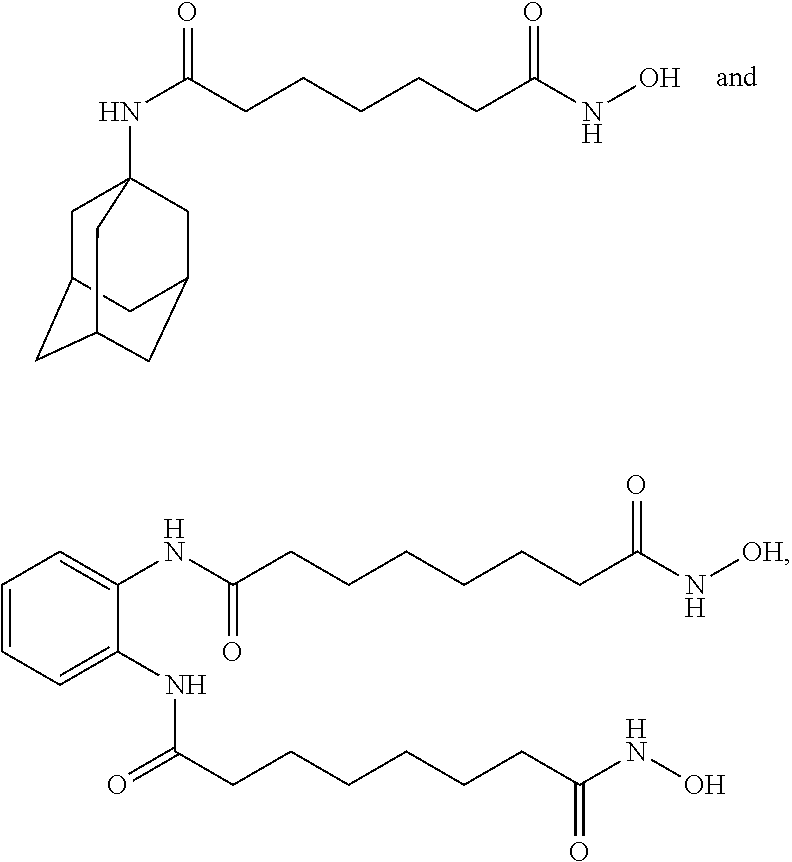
N(C(CCCCCC(NO)=O)=O)C12CC3CC(CC(C1)C3)C2.C1=CC=C(NC(=O)CCCCCCC(=O)NO)C(NC(=O)CCCCCCC(N[OH])=O)=C1
